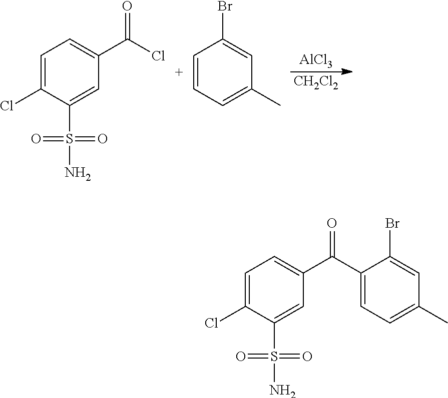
C1=C(Cl)C(S(N)(=O)=O)=CC(C(Cl)=O)=C1.C1=CC=C(C)C=C1Br.[AlCl3].[CH2Cl2].C1=C(Cl)C(S(N)(=O)=O)=CC(C(C2=CC=C(C)C=C2Br)=O)=C1
